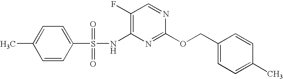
N(C1=C(F)C=NC(OCC2=CC=C(C)C=C2)=N1)S(C1=CC=C(C)C=C1)(=O)=O
